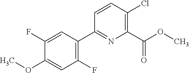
COC(C1=C(Cl)C=CC(C2=C(F)C=C(OC)C(F)=C2)=N1)=O
